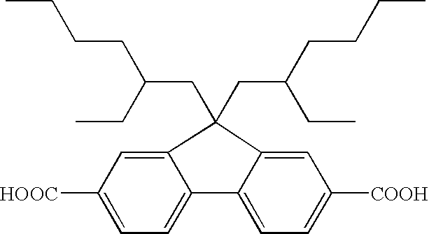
C1(CC(CCCC)CC)(CC(CCCC)CC)C2=CC([HOOC])=CC=C2C2=CC=C([COOH])C=C12
